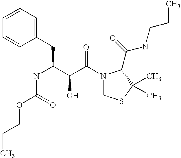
C(NC(C(C(N1CSC(C)(C)C1C(NCCC)=O)=O)O)CC1=CC=CC=C1)(OCCC)=O
